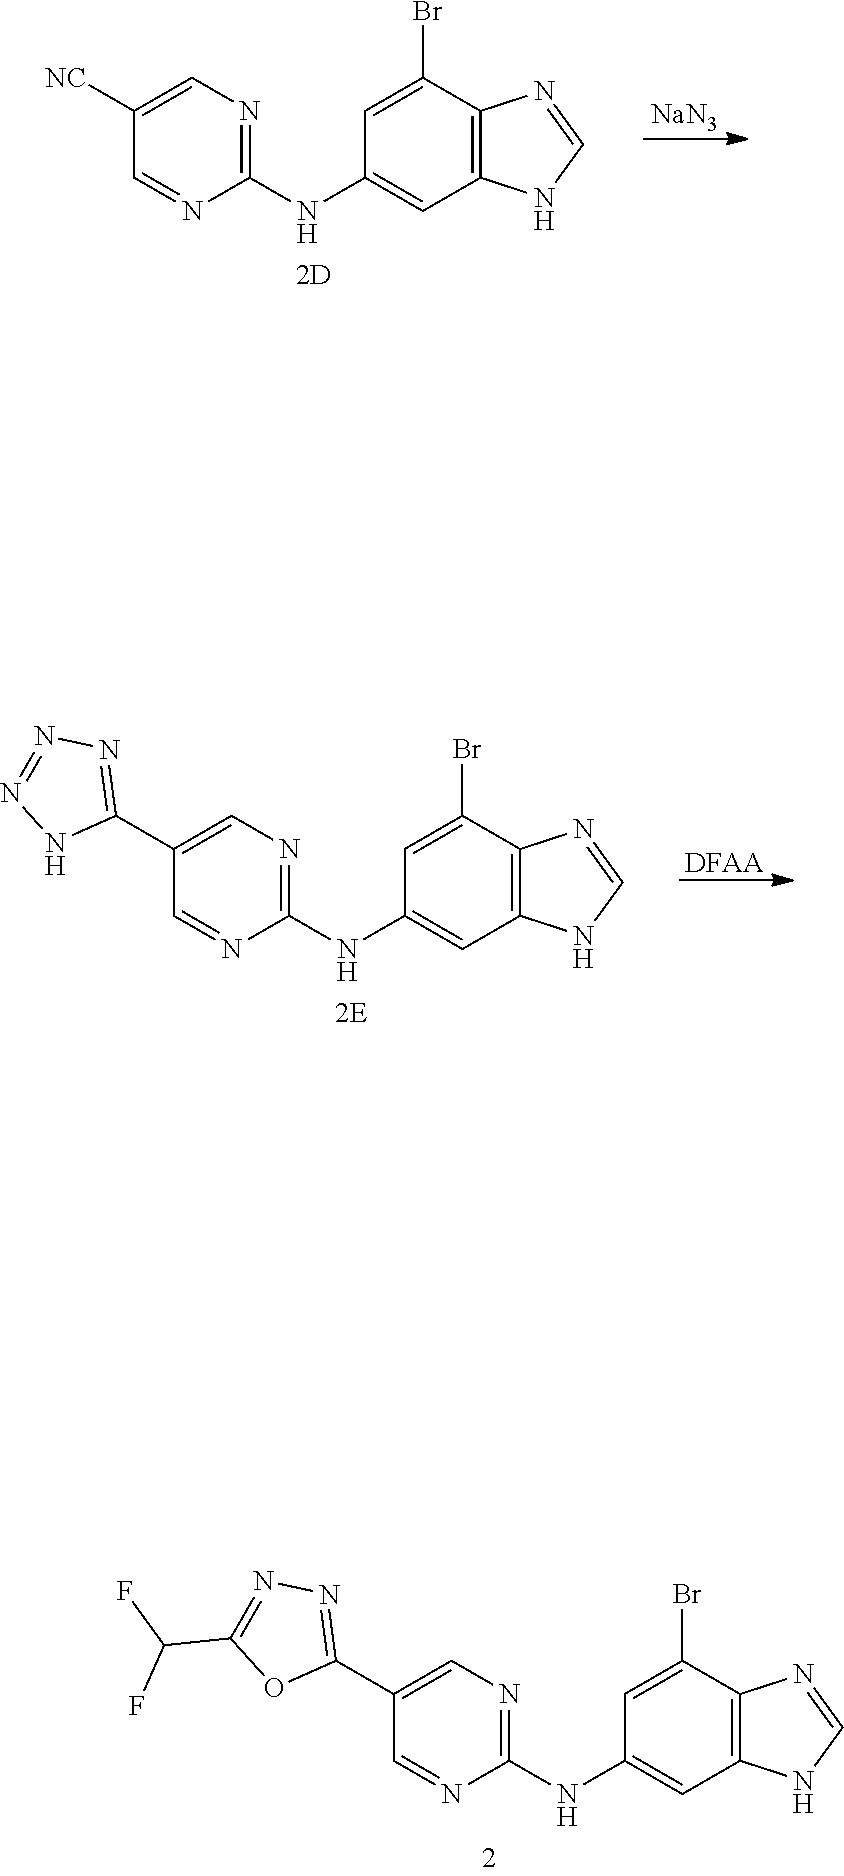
[NaN3].C12=C(C(Br)=CC(NC3=NC=C([NC])C=N3)=C1)N=CN2.[DFAA].C12=C(C(Br)=CC(NC3=NC=C(C4=NN=NN4)C=N3)=C1)N=CN2.C12=C(C(Br)=CC(NC3=NC=C(C4=NN=C(C(F)F)O4)C=N3)=C1)N=CN2
